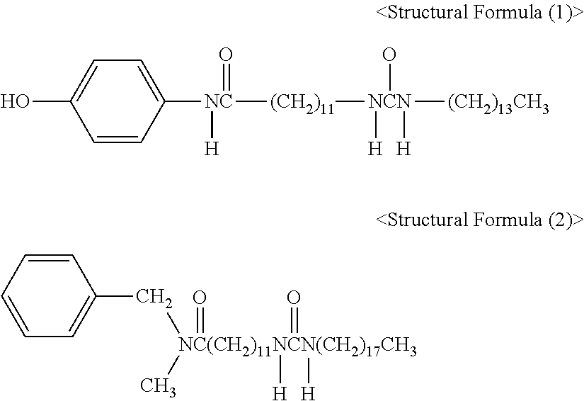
C1=CC([NC]([H])([(CH2)11][NCN]([(CH2)13CH3])([H])([H])O)=O)=CC=C1O.C1=CC=CC=C1C[NC(CH2)11NCN(CH2)17CH3](C)(=O)([H])([H])=O
